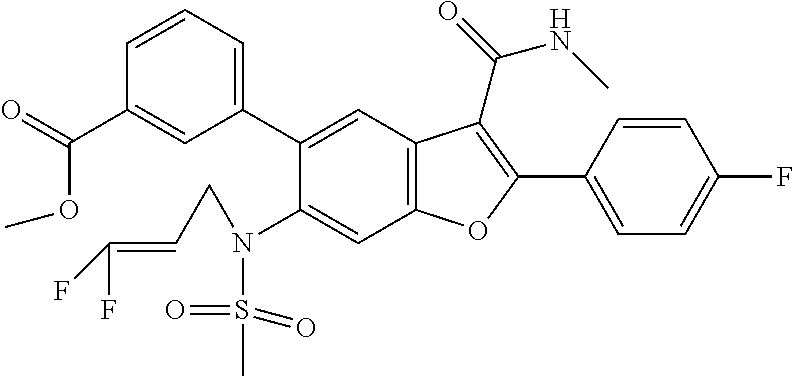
C1=CC(C2=C(C(=O)NC)C3=C(C=C(N(CC=C(F)F)S(=O)(=O)C)C(C4=CC=CC(C(OC)=O)=C4)=C3)O2)=CC=C1F
